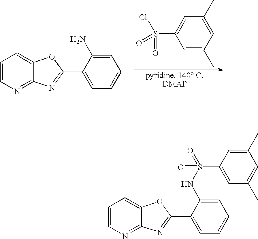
C1=CN=C2C(=C1)OC(C1=CC=CC=C1N)=N2.C1(C)=CC(S(=O)(=O)Cl)=CC(C)=C1.C1=CN=C2C(=C1)OC(C1=CC=CC=C1NS(C1=CC(C)=CC(C)=C1)(=O)=O)=N2
